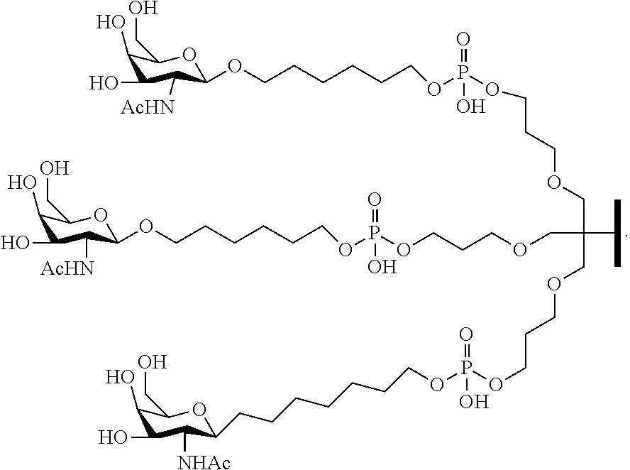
C1(O)C(O)C([AcHN])C(OCCCCCCOP(OCCCOCC(COCCCOP(OCCCCCCCC2C([NHAc])C(O)C(O)C(CO)O2)(O)=O)(C(C)C)COCCCOP(OCCCCCCOC2C([AcHN])C(O)C(O)C(CO)O2)(=O)O)(=O)O)OC1CO
